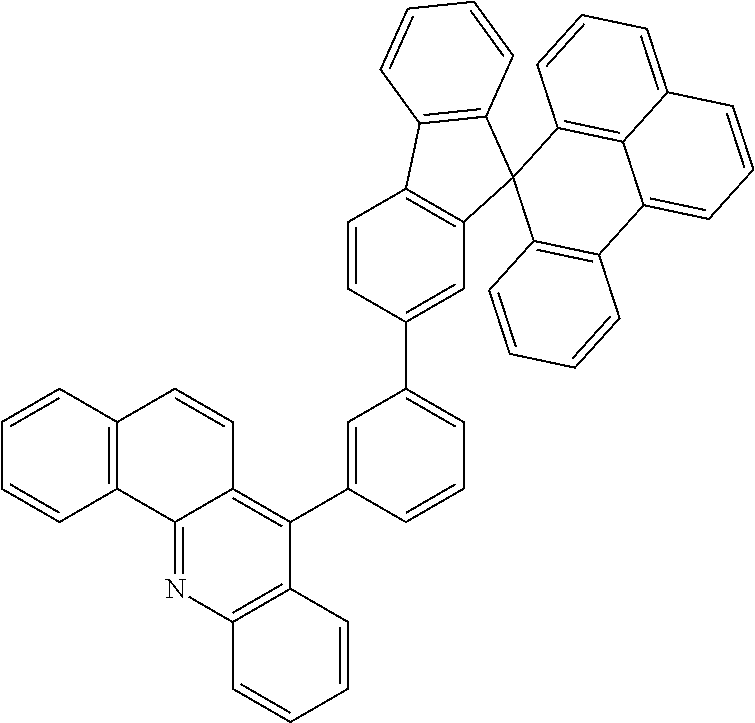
C1=CC2=C(C=C1)C1=NC3=C(C(C4=CC(C5=CC6=C(C=C5)C5=C(C67C6=C(C8=CC=CC9=CC=CC7=C89)C=CC=C6)C=CC=C5)=CC=C4)=C1C=C2)C=CC=C3
